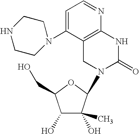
C12=C(NC(=O)N(C3C(C)(O)C(O)C(CO)O3)C1)N=CC=C2N1CCNCC1
